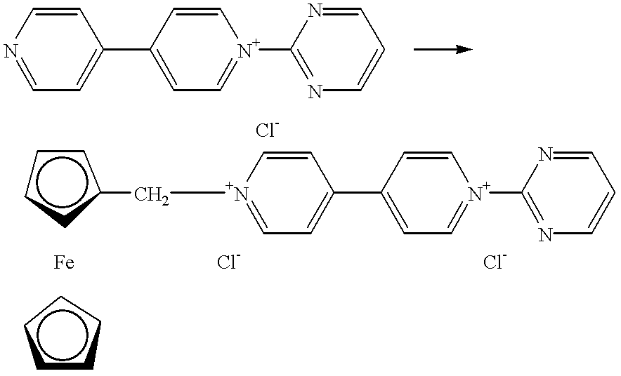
C1=CN=CC=C1C1=CC=[N+](C2=NC=CC=N2)C=C1.c1ccc(C[N+]2=CC=C(C3=CC=[N+](C4=NC=CC=N4)C=C3)C=C2)c1.c1cccc1
